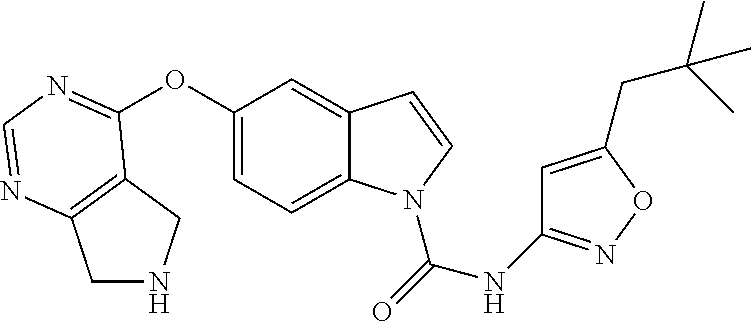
C1(OC2=NC=NC3=C2CNC3)=CC=C2C(=C1)C=CN2C(=O)NC1=NOC(CC(C)(C)C)=C1
